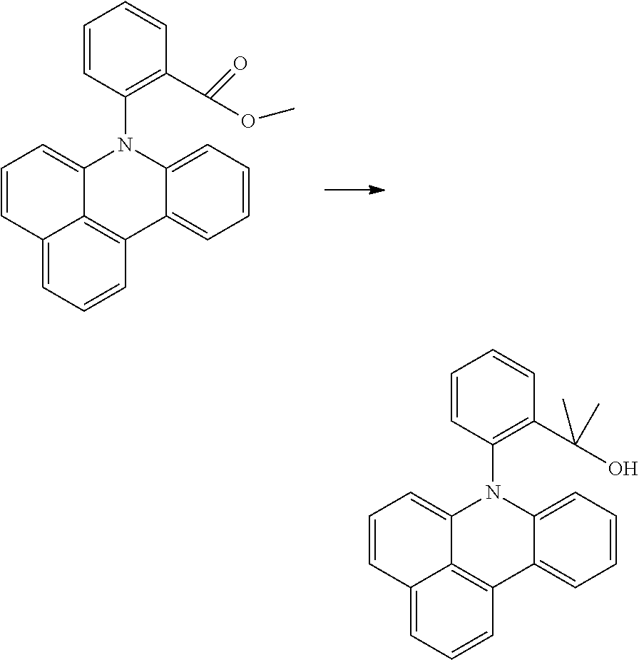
C12=CC=CC3=C1C(=CC=C2)N(C1=C(C(=O)OC)C=CC=C1)C1=CC=CC=C31.C12=CC=CC3=C1C(=CC=C2)N(C1=C(C(C)(O)C)C=CC=C1)C1=CC=CC=C31
